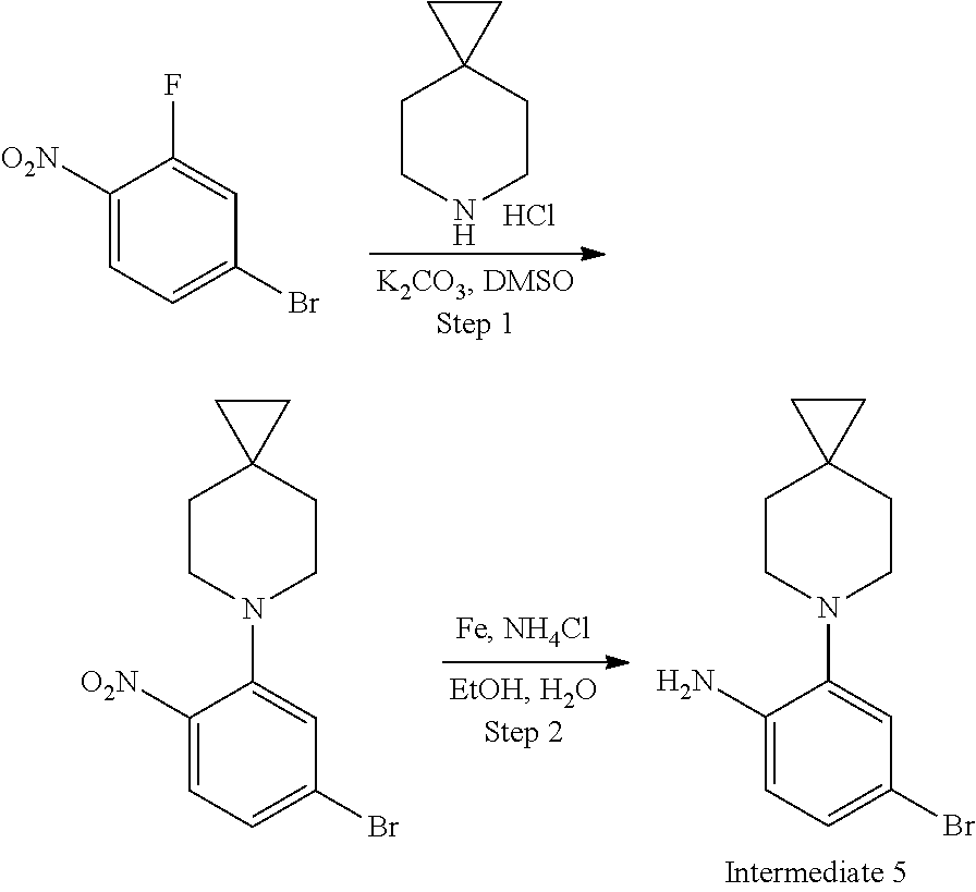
C1CNCCC12CC2.Cl.C1([O2N])=CC=C(Br)C=C1F.C1([O2N])=CC=C(Br)C=C1N1CCC2(CC1)CC2.C1(N)=CC=C(Br)C=C1N1CCC2(CC1)CC2
